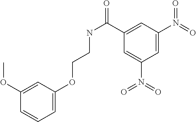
C1=C(OCCNC(=O)C2=CC(N(=O)=O)=CC(N(=O)=O)=C2)C=C(OC)C=C1
